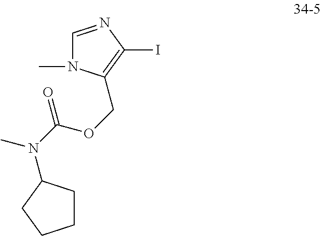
C1CC(N(C(OCC2=C(I)N=CN2C)=O)C)CC1
